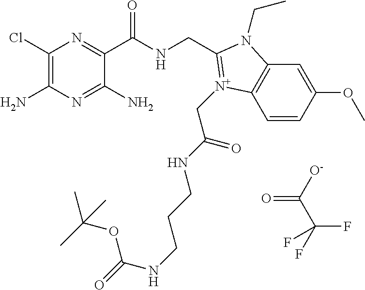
C1(Cl)=C(N)N=C(N)C(C(NCC2=[N+](CC(=O)NCCCNC(OC(C)(C)C)=O)C3=C(C=C(OC)C=C3)N2CC)=O)=N1.[O-]C(C(F)(F)F)=O
